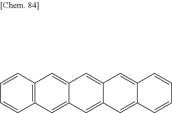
C12=C(C=CC=C1)C=C1C(=C2)C=C2C(=C1)C=C1C(=C2)C=CC=C1
